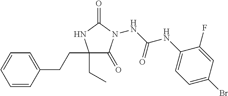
N(C(NC1=CC=C(Br)C=C1F)=O)N1C(=O)C(CC)(CCC2=CC=CC=C2)NC1=O
